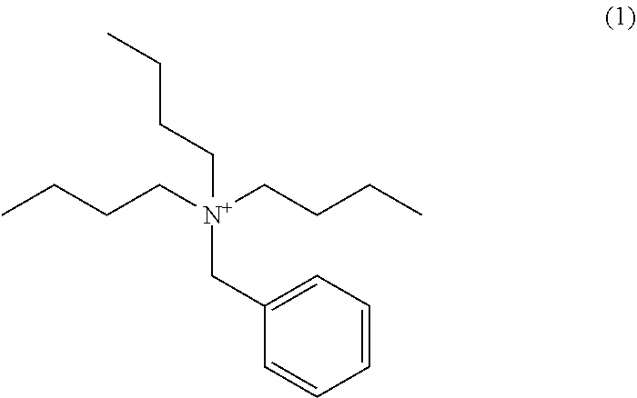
C1=CC=C(C[N+](CCCC)(CCCC)CCCC)C=C1
